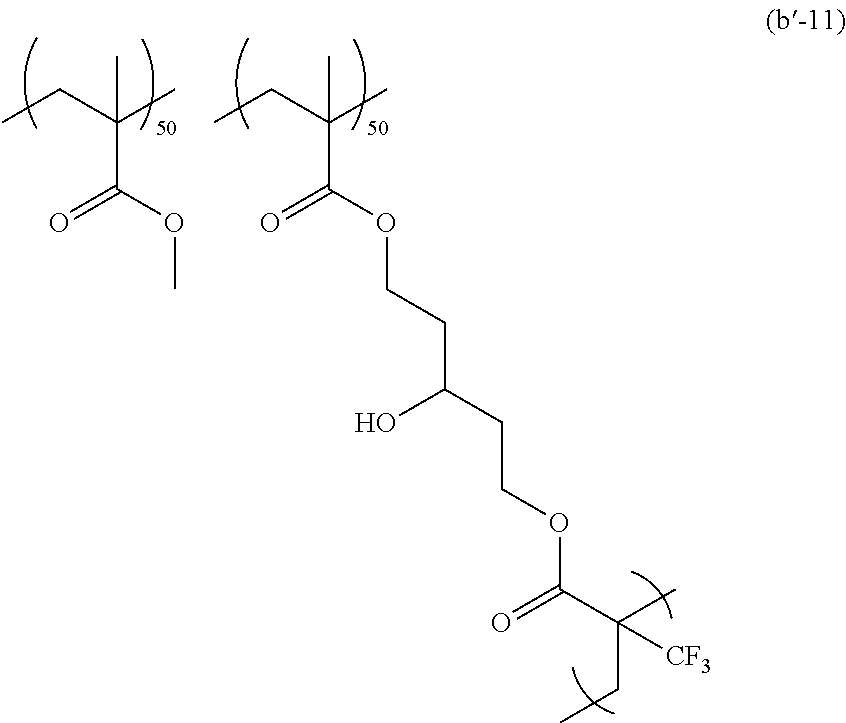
CCC(C)(C(=O)OC)C.CCC(C)(C(=O)OCCC(CCOC(C(C)(CC)[CF3])=O)O)C
